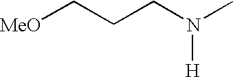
[MeO]CCCN(C)[H]
